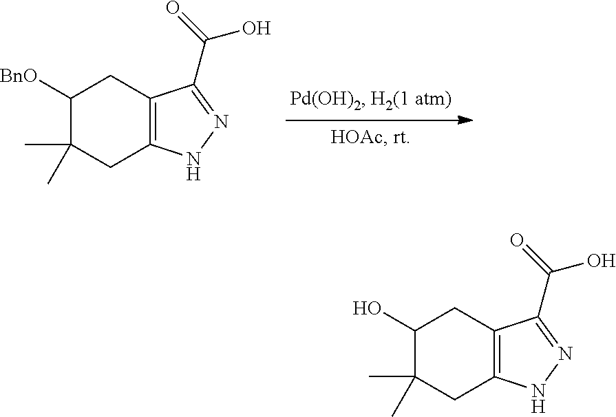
C1([BnO])C(C)(C)CC2=C(C1)C(C(O)=O)=NN2.C1(O)C(C)(C)CC2=C(C1)C(C(O)=O)=NN2
